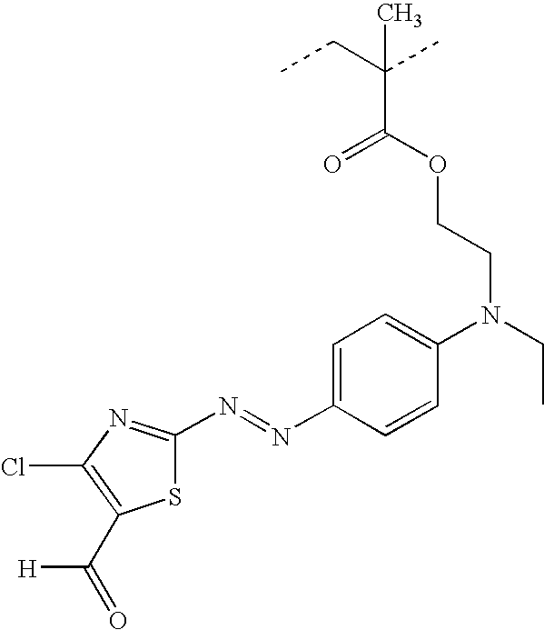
C1(N=NC2=CC=C(N(CC)CCOC(C(CC)(C)C)=O)C=C2)=NC(Cl)=C(C(=O)[H])S1
